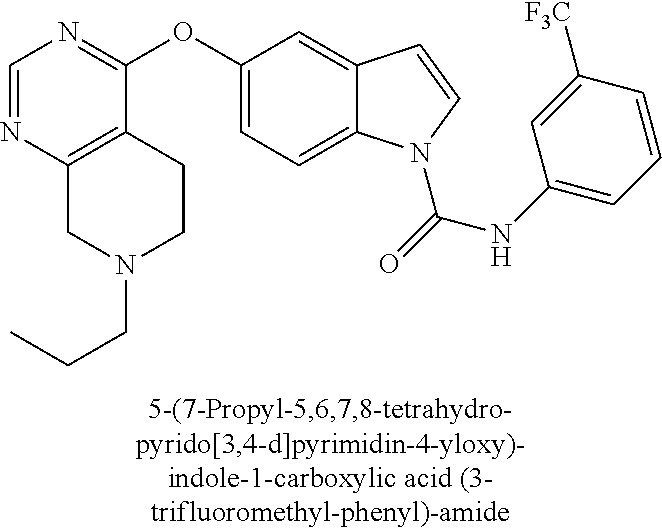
C1=NC2=C(C(OC3=CC=C4C(=C3)C=CN4C(=O)NC3=CC=CC([F3C])=C3)=N1)CCN(CCC)C2
